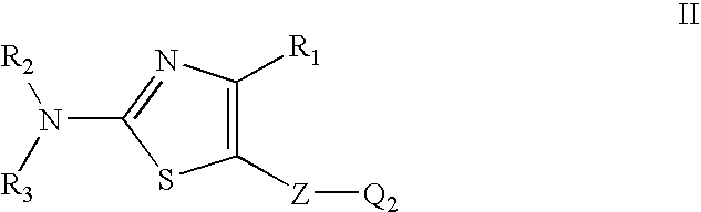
C1([Z][Q2])=C([R1])N=C(N([R3])[R2])S1
